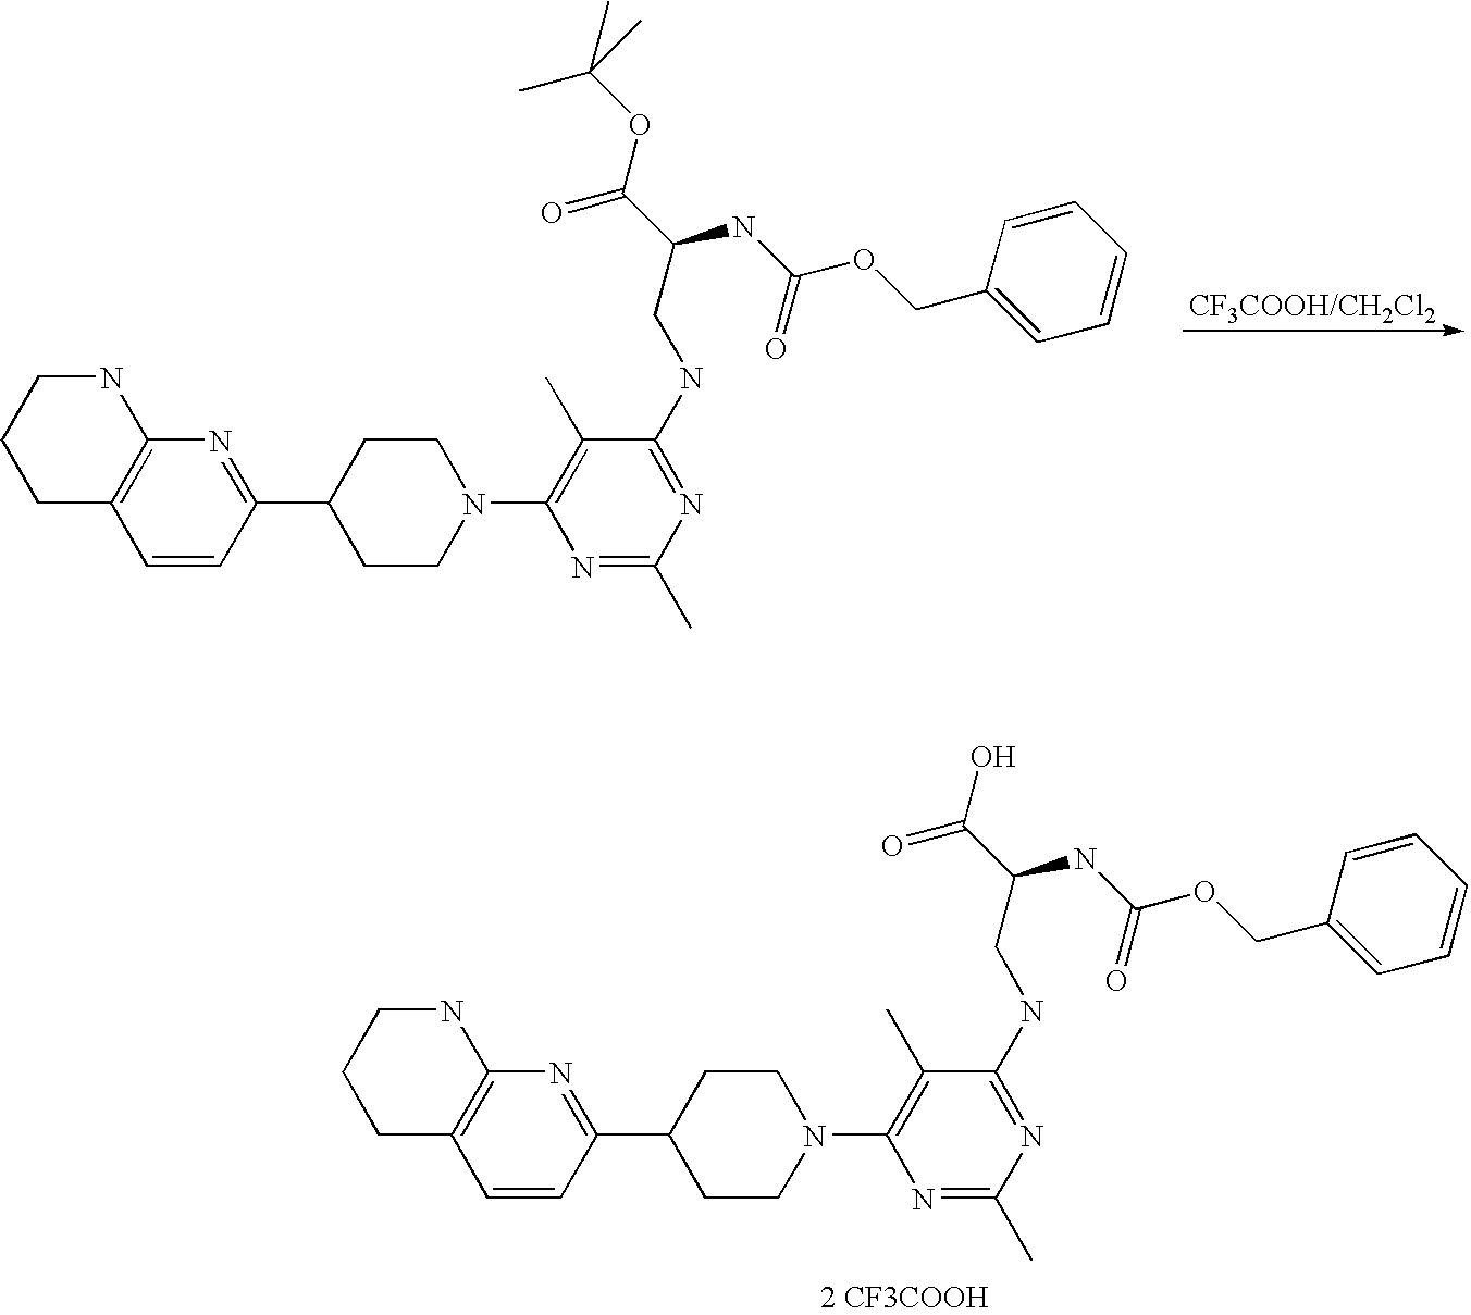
C1C2=C(NCC1)N=C(C1CCN(C3=C(C)C(NCC(NC(OCC4=CC=CC=C4)=O)C(OC(C)(C)C)=O)=NC(C)=N3)CC1)C=C2.C1C2=C(NCC1)N=C(C1CCN(C3=C(C)C(NCC(NC(OCC4=CC=CC=C4)=O)C(O)=O)=NC(C)=N3)CC1)C=C2.[2 CF3COOH]
